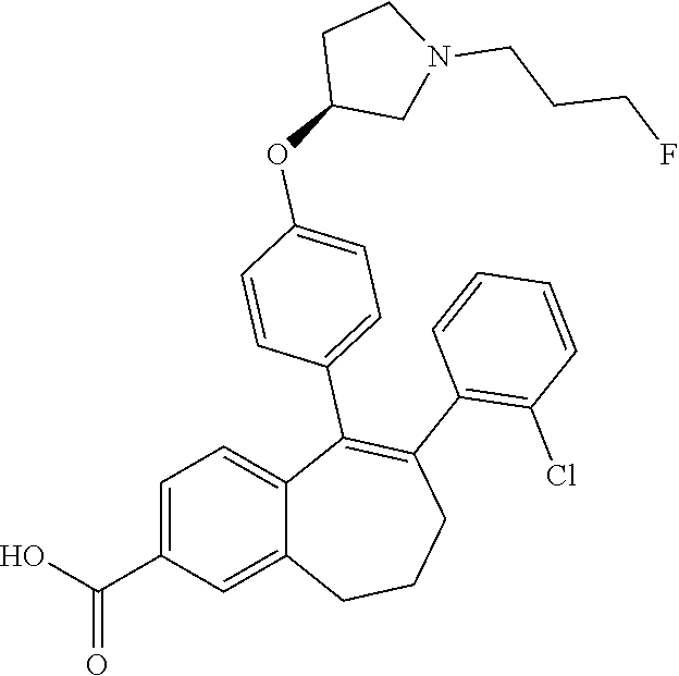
C1=C(C(O)=O)C=C2C(=C1)C(C1=CC=C(OC3CN(CCCF)CC3)C=C1)=C(C1=C(Cl)C=CC=C1)CCC2
